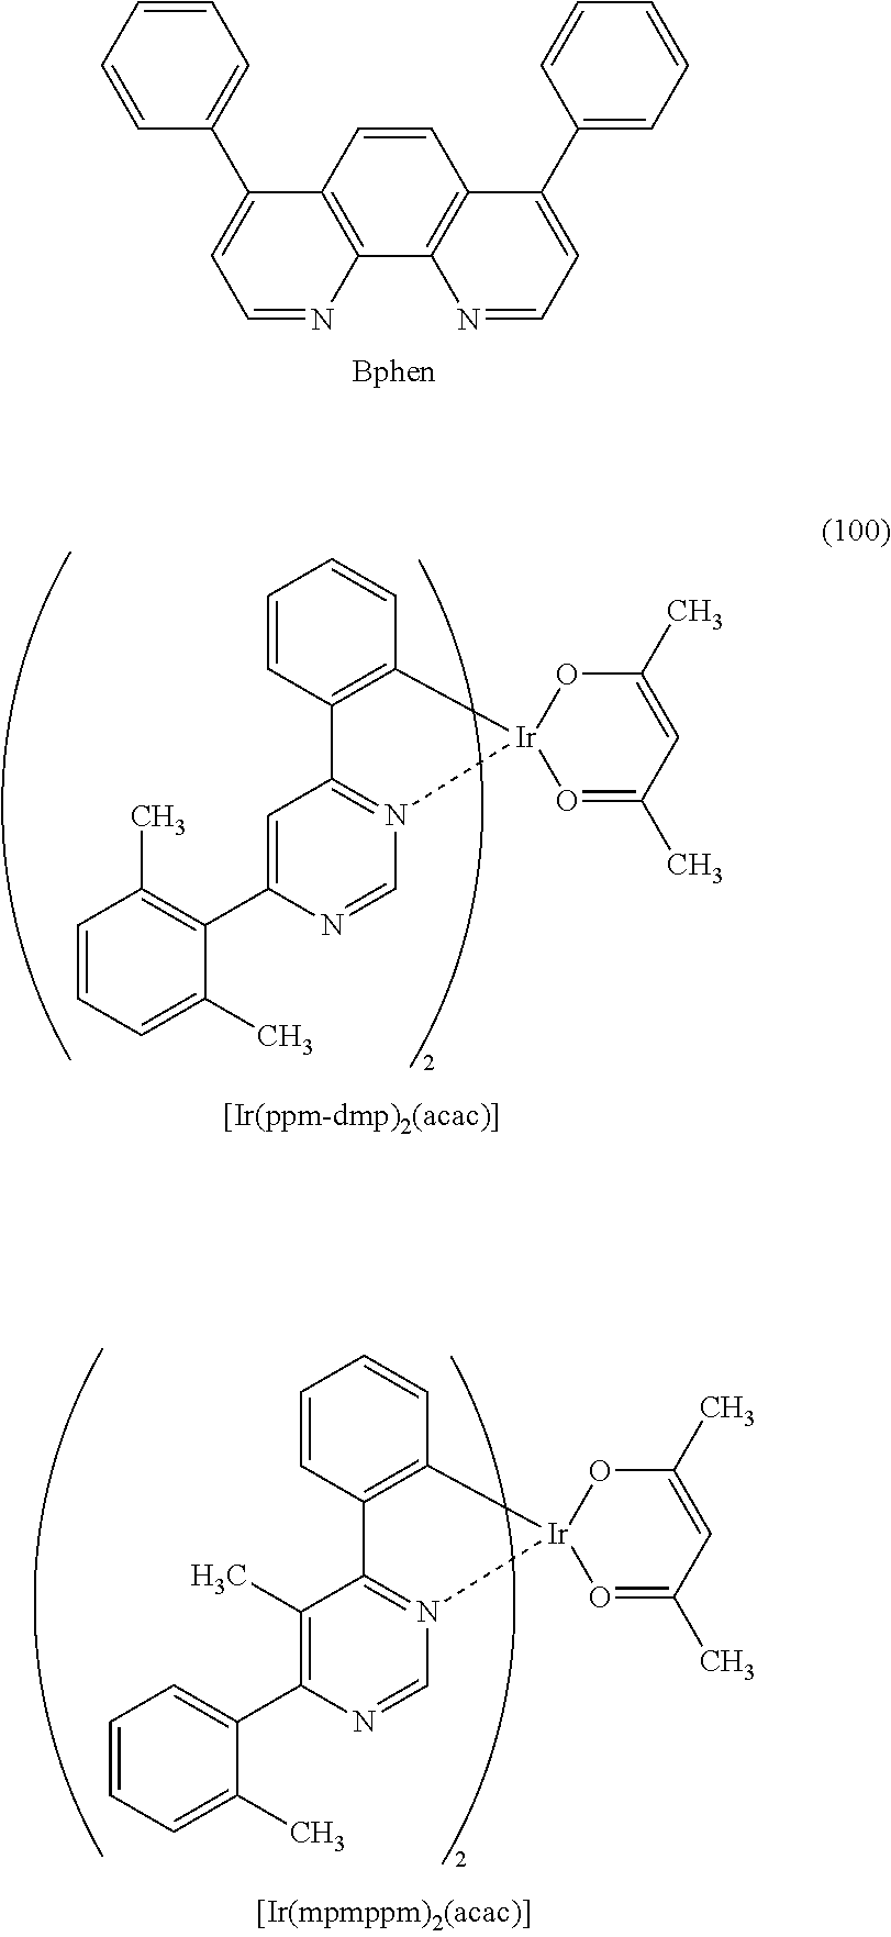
C12=C(C3=C(C=C1)C(C1=CC=CC=C1)=CC=N3)N=CC=C2C1=CC=CC=C1.C1=CC=C(C)C(C2=CC3=N(C=N2)[Ir]2(C4=C3C=CC=C4)O=C(C)C=C(C)O2)=C1C.C1=CC=C(C)C(C2=C(C)C3=N(C=N2)[Ir]2(C4=C3C=CC=C4)O=C(C)C=C(C)O2)=C1
